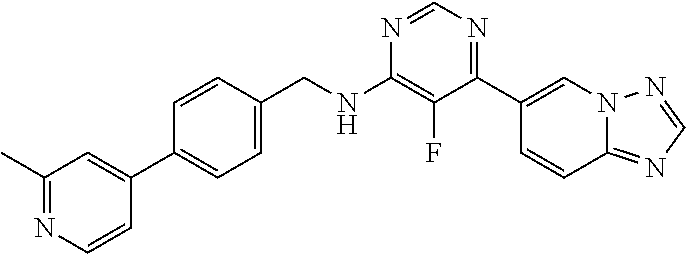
N1=CN=C(C2=CN3C(=NC=N3)C=C2)C(F)=C1NCC1=CC=C(C2=CC(C)=NC=C2)C=C1
